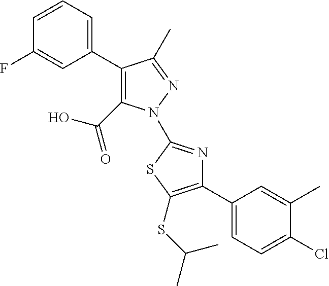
C1(C2=CC=CC(F)=C2)=C(C(O)=O)N(C2=NC(C3=CC=C(Cl)C(C)=C3)=C(SC(C)C)S2)N=C1C
